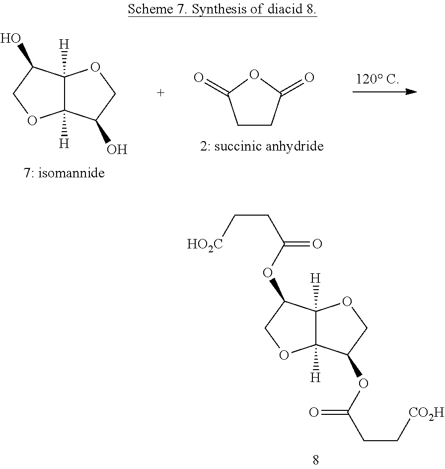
C12([H])C([H])(C(OC(CC[CO2H])=O)CO1)OCC2OC(CC[HO2C])=O.C12([H])C([H])(C(O)CO1)OCC2O.C1CC(=O)OC1=O
